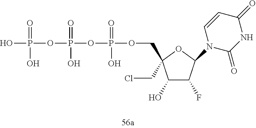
OP(=O)(O)OP(=O)(O)OP(=O)(O)OCC1(CCl)C(O)C(F)C(N2C(=O)NC(=O)C=C2)O1
